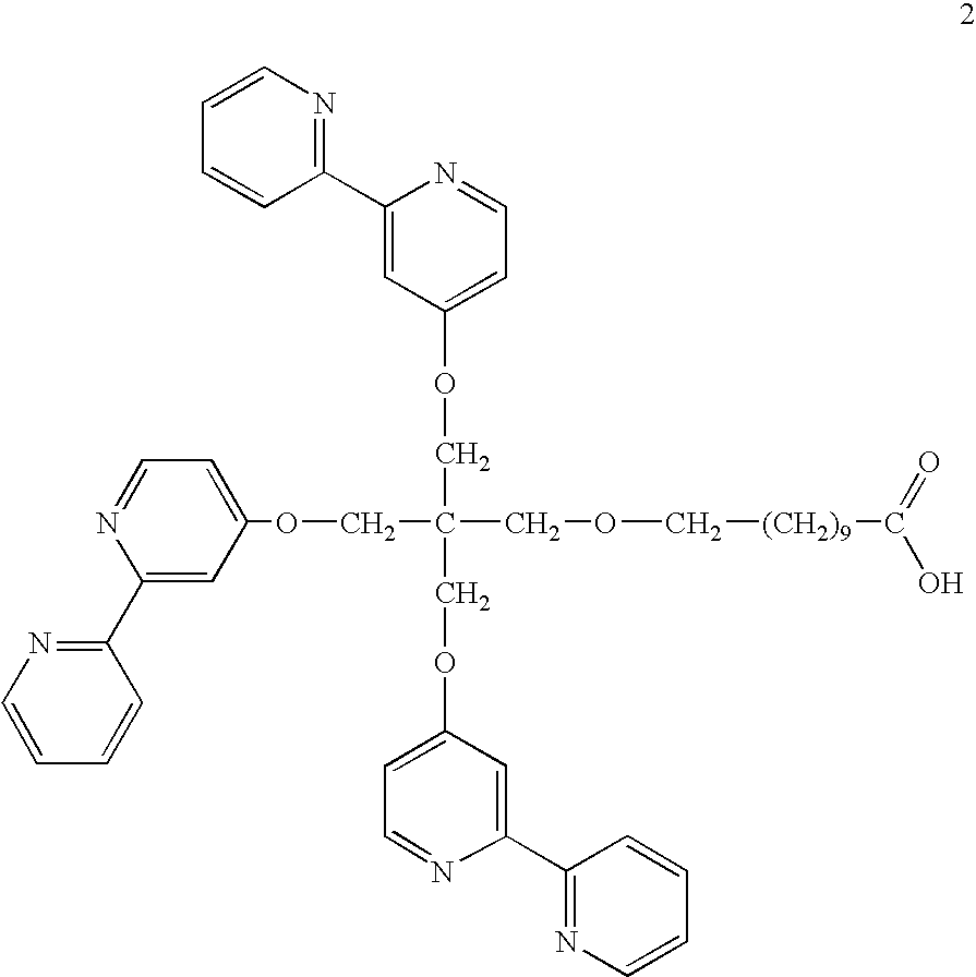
C(COC[(CH2)9]C(=O)O)(COC1=CC=NC(C2=NC=CC=C2)=C1)(COC1=CC=NC(C2=NC=CC=C2)=C1)COC1=CC=NC(C2=NC=CC=C2)=C1
